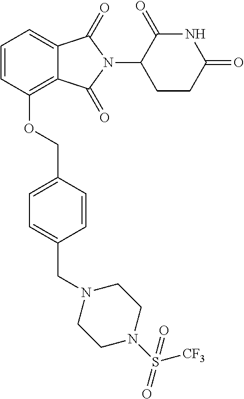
C1=CC(OCC2=CC=C(CN3CCN(S(=O)([CF3])=O)CC3)C=C2)=C2C(=C1)C(=O)N(C1CCC(=O)NC1=O)C2=O
